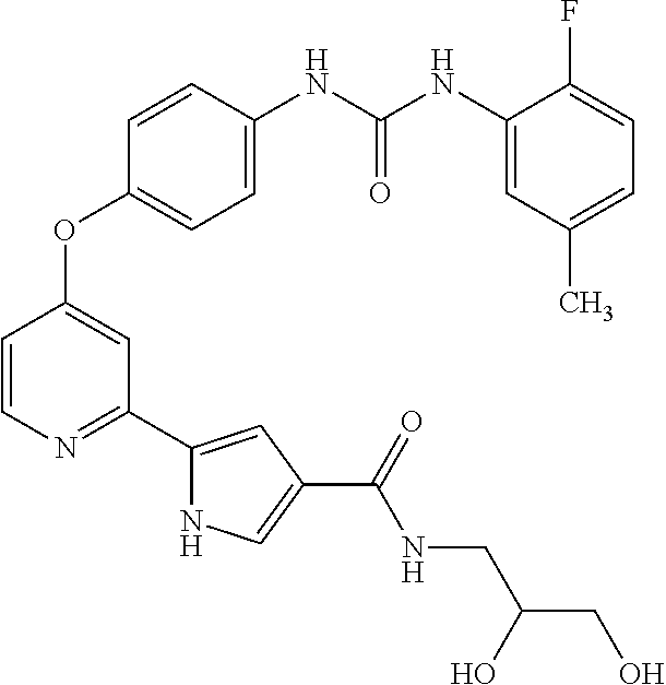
C1=CC(NC(NC2=CC(C)=CC=C2F)=O)=CC=C1OC1=CC(C2=CC(C(NCC(O)CO)=O)=CN2)=NC=C1
